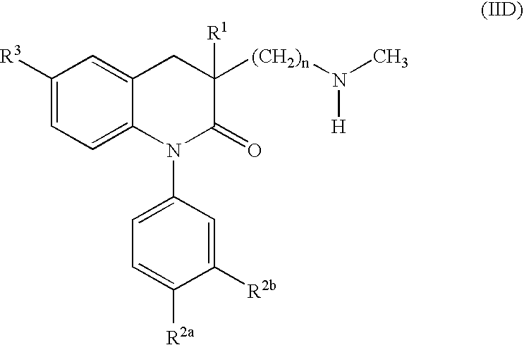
C1=C2C(=CC([R3])=C1)CC([(CH2)n]N(C)[H])([R1])C(=O)N2C1=CC=C([R2a])C([R2b])=C1
